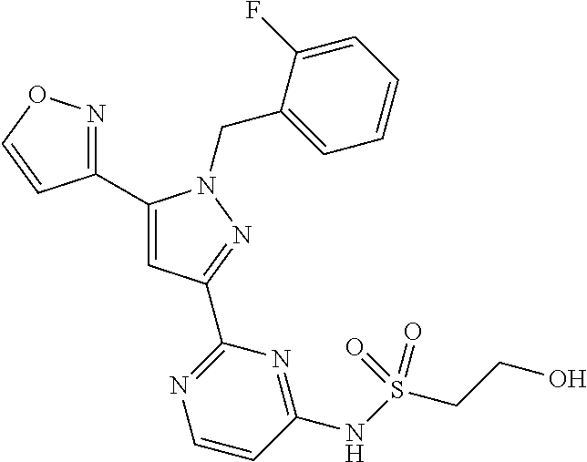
C1(C2=NOC=C2)=CC(C2=NC=CC(NS(CCO)(=O)=O)=N2)=NN1CC1=CC=CC=C1F
